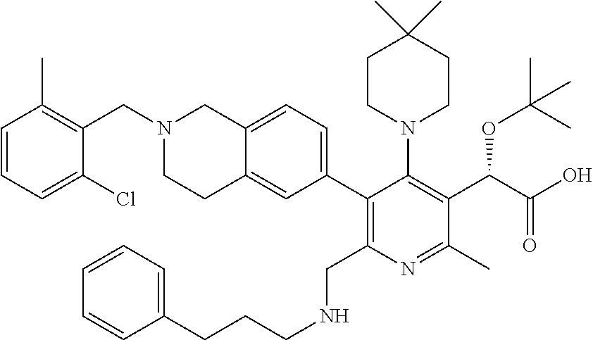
C(N1CCC2=CC(C3=C(CNCCCC4=CC=CC=C4)N=C(C)C(C(OC(C)(C)C)C(=O)O)=C3N3CCC(C)(C)CC3)=CC=C2C1)C1=C(C)C=CC=C1Cl
